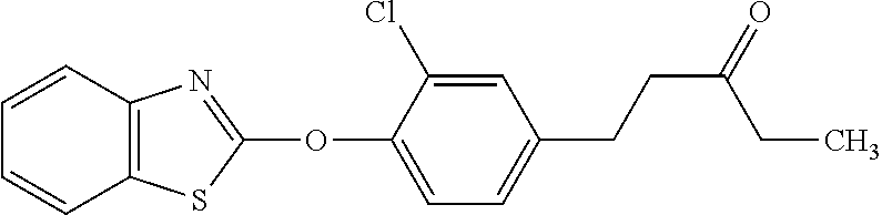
C1(OC2=NC3=C(S2)C=CC=C3)=CC=C(CCC(CC)=O)C=C1Cl
